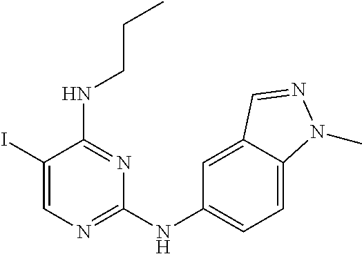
C1(I)=CN=C(NC2=CC=C3C(=C2)C=NN3C)N=C1NCCC
